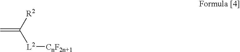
C=C([R2])[L2][CnF2n+1]
